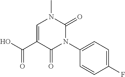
CN1C=C(C(=O)O)C(=O)N(C2=CC=C(F)C=C2)C1=O
